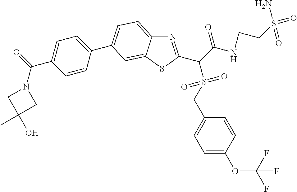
N1=C(C(C(NCCS(=O)(N)=O)=O)S(CC2=CC=C(OC(F)(F)F)C=C2)(=O)=O)SC2=CC(C3=CC=C(C(N4CC(C)(O)C4)=O)C=C3)=CC=C12
